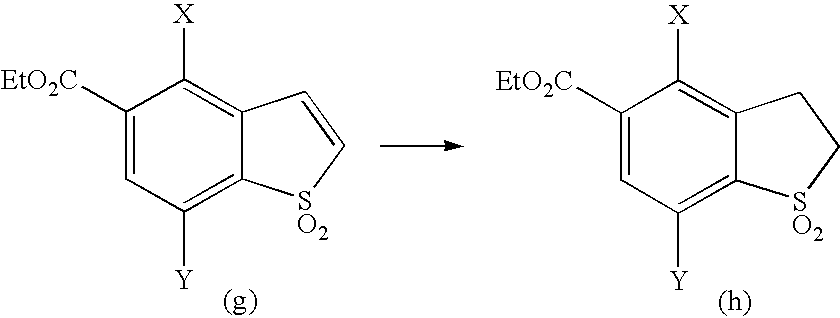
C1([EtO2C])=CC([Y])=C2C(=C1[X])C=C[SO2]2.C1([EtO2C])=CC([Y])=C2C(=C1[X])CC[SO2]2
